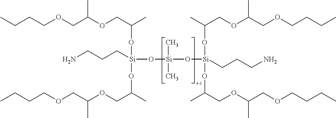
CCCCOCC(OCC(C)O[Si](O[Si](O[Si](CCCN)(OC(C)COC(COCCCC)C)OC(C)COC(COCCCC)C)(C)C)(OC(C)COC(COCCCC)C)CCCN)C
